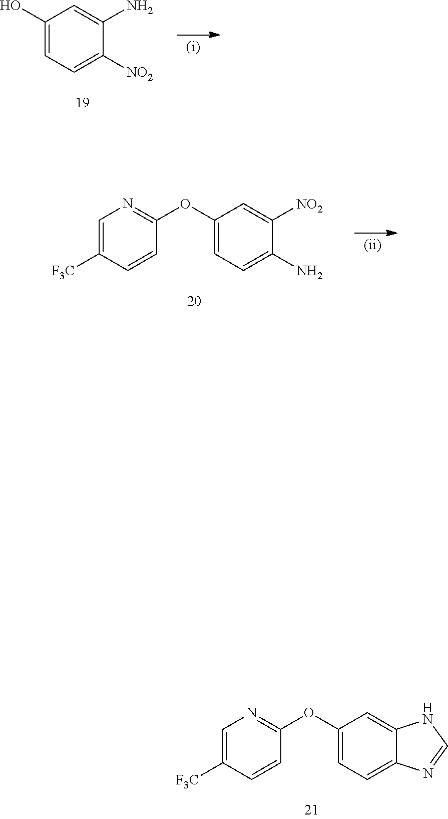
C1(O)=CC=C([NO2])C(N)=C1.C1=C([F3C])C=CC(OC2=CC=C(N)C([NO2])=C2)=N1.C1=C([F3C])C=CC(OC2=CC=C3C(=C2)NC=N3)=N1
